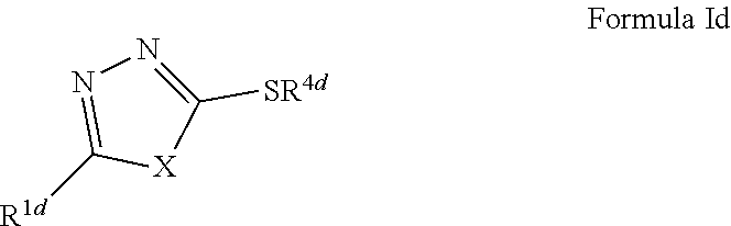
N1=C([R1d])[X]C([SR4d])=N1
